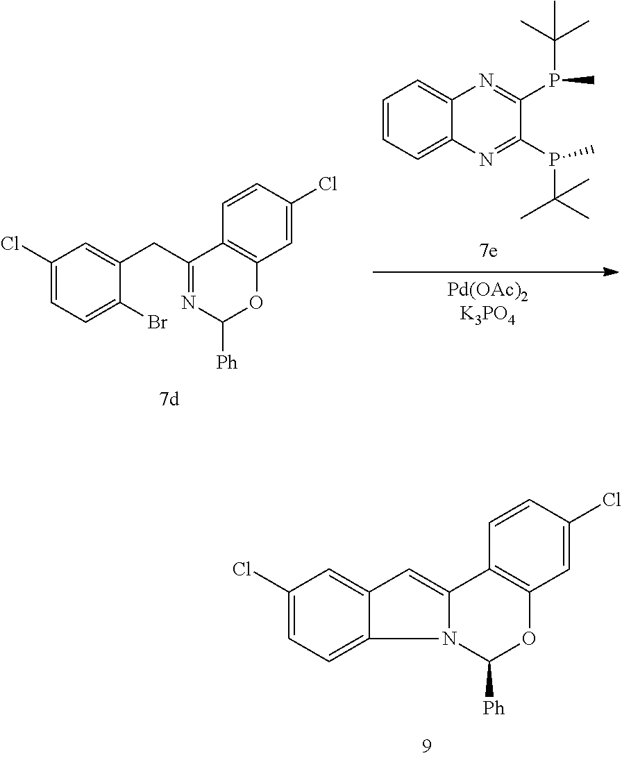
C1=CC=C2C(=C1)N=C(P(C(C)(C)C)C)C(P(C)C(C)(C)C)=N2.[Pd(OAc)2K3PO4].C1(Cl)=CC=C(Br)C(CC2=NC([Ph])OC3=C2C=CC(Cl)=C3)=C1.C1(Cl)=CC=C2C(=C1)C=C1C3=C(C=C(Cl)C=C3)OC([Ph])N21
